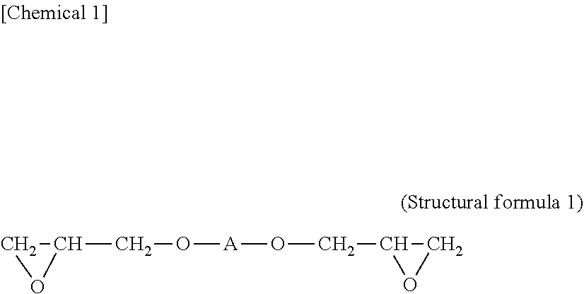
C1(CO[A]OCC2OC2)CO1
